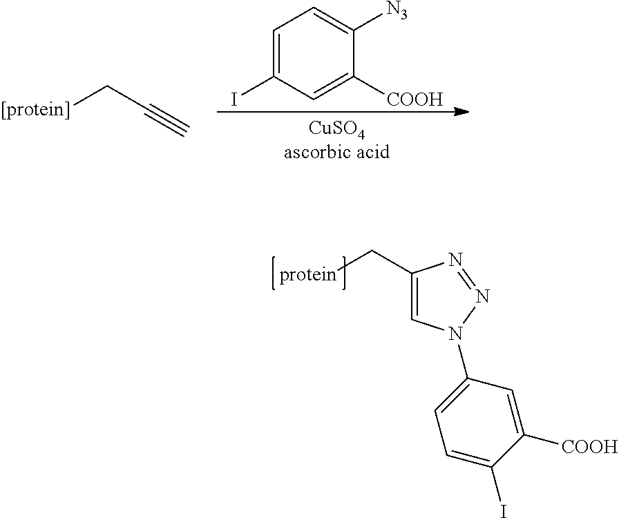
C1=C(I)C([COOH])=CC(N2C=C(C[protein])N=N2)=C1.C1=C(I)C=C([COOH])C([N3])=C1.[[protein]]CC#C
